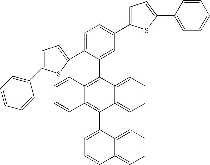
C12=CC=CC=C1C(C1=CC=CC3=CC=CC=C13)=C1C(=C2C2=CC(C3=CC=C(C4=CC=CC=C4)S3)=CC=C2C2=CC=C(C3=CC=CC=C3)S2)C=CC=C1
